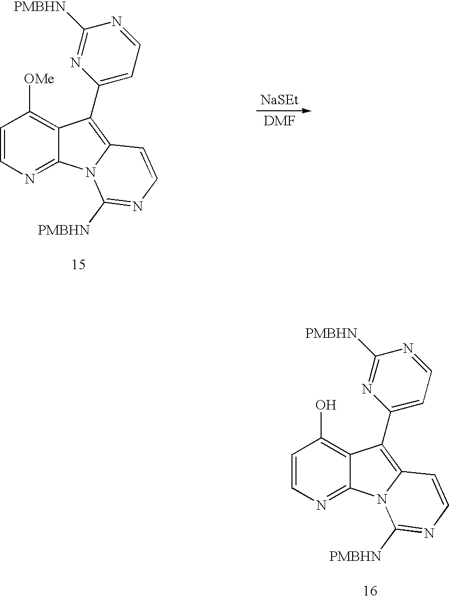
[NaSEt].C1=CN=C2C(=C1[OMe])C(C1=CC=NC([PMBHN])=N1)=C1N2C([PMBHN])=NC=C1.C1=CN=C2C(=C1O)C(C1=CC=NC([PMBHN])=N1)=C1N2C([PMBHN])=NC=C1
